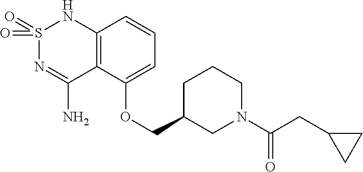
C12=C(C(OCC3CN(C(CC4CC4)=O)CCC3)=CC=C1)C(N)=NS(=O)(=O)N2
